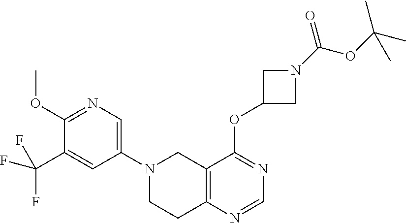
N1(C2=CN=C(OC)C(C(F)(F)F)=C2)CCC2=C(C1)C(OC1CN(C(=O)OC(C)(C)C)C1)=NC=N2
